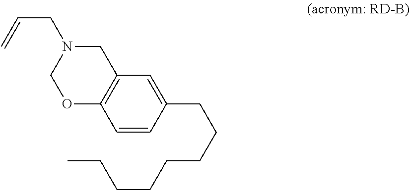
C12=C(C=CC(CCCCCCCC)=C1)OCN(CC=C)C2
